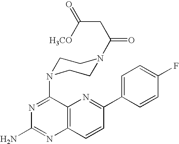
C12=C(C=CC(C3=CC=C(F)C=C3)=N1)N=C(N)N=C2N1CCN(C(=O)CC(=O)[H3CO])CC1
